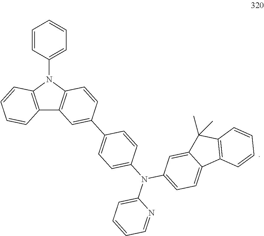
C1=CC=C(N2C3=C(C4=C2C=CC(C2=CC=C(N(C5=CC=CC=N5)C5=CC=C6C(=C5)C(C)(C)C5=C6C=CC=C5)C=C2)=C4)C=CC=C3)C=C1
